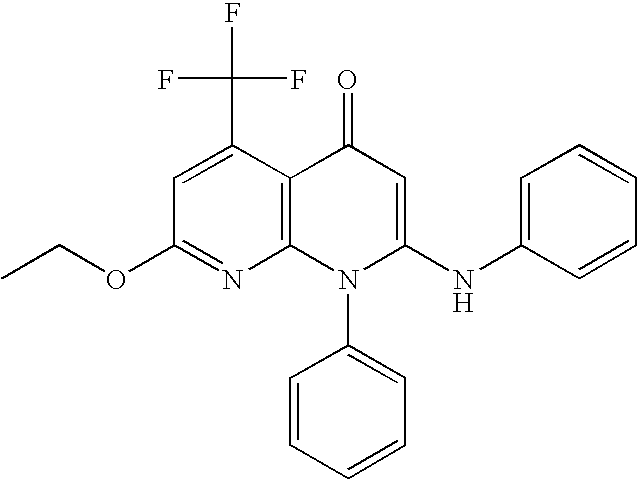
C1(OCC)=NC2=C(C(C(F)(F)F)=C1)C(=O)C=C(NC1=CC=CC=C1)N2C1=CC=CC=C1
